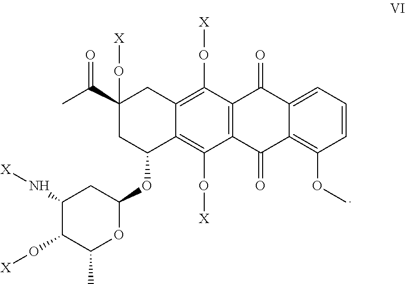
C12=C(C(O[X])=C3C(=C1O[X])C(OC1CC(N[X])C(O[X])C(C)O1)CC(C(=O)C)(O[X])C3)C(=O)C1=CC=CC(OC)=C1C2=O
